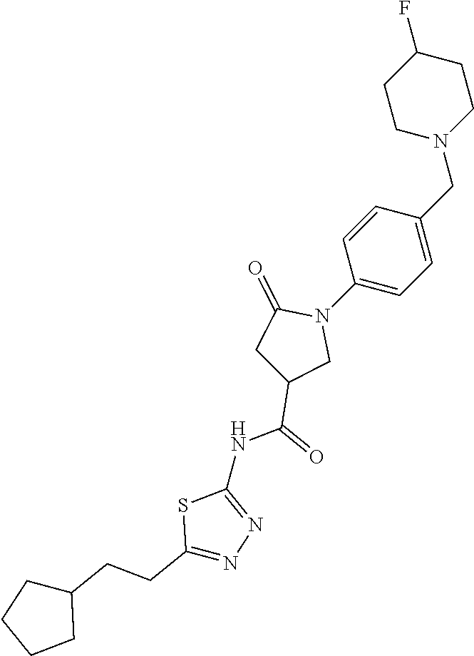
C1(F)CCN(CC2=CC=C(N3C(=O)CC(C(=O)NC4=NN=C(CCC5CCCC5)S4)C3)C=C2)CC1
